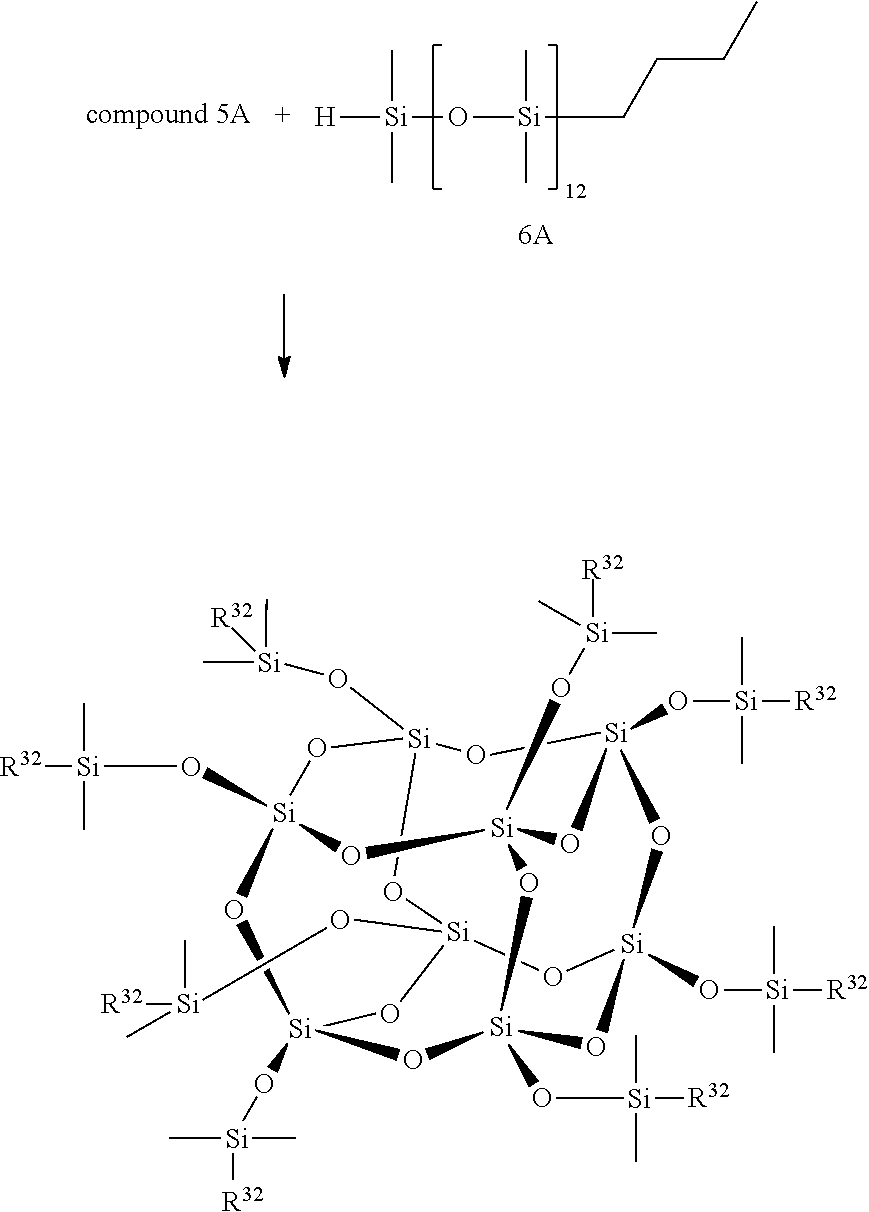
[H][Si](C)(C)O[Si](CCCC)(C)C.[R32][Si](O[Si]12O[Si]3(O[Si](C)(C)[R32])O[Si]4(O[Si]([R32])(C)C)O[Si]5(O[Si]([R32])(C)C)O[Si](O[Si]([R32])(C)C)(O[Si](O[Si]([R32])(C)C)(O1)O[Si](O[Si]([R32])(C)C)(O3)O5)O[Si](O[Si](C)([R32])C)(O4)O2)(C)C
